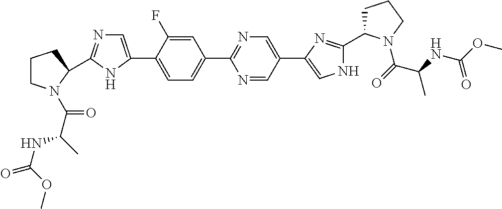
C1=C(F)C(C2=CN=C(C3N(C(C(C)NC(=O)OC)=O)CCC3)N2)=CC=C1C1=NC=C(C2=CNC(C3CCCN3C(=O)C(NC(OC)=O)C)=N2)C=N1
